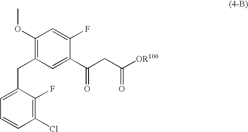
C1(OC)=C(CC2=CC=CC(Cl)=C2F)C=C(C(CC([OR100])=O)=O)C(F)=C1
